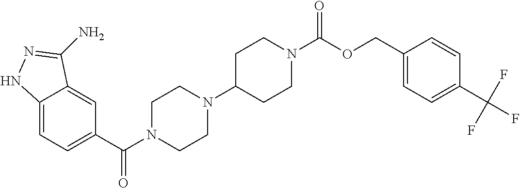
C12=CC=C(C(=O)N3CCN(C4CCN(C(=O)OCC5=CC=C(C(F)(F)F)C=C5)CC4)CC3)C=C1C(N)=NN2
